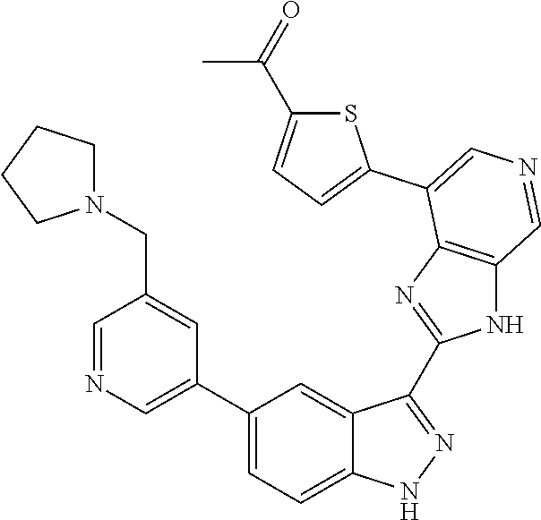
C1(C2=CN=CC(CN3CCCC3)=C2)=CC=C2C(=C1)C(C1=NC3=C(N1)C=NC=C3C1=CC=C(C(=O)C)S1)=NN2
